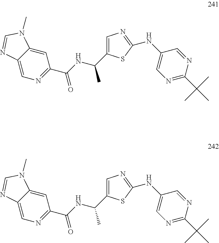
C1=C(C(NC(C2=NC=C3C(=C2)N(C)C=N3)=O)C)SC(NC2=CN=C(C(C)(C)C)N=C2)=N1.C1=C(C(NC(C2=NC=C3C(=C2)N(C)C=N3)=O)C)SC(NC2=CN=C(C(C)(C)C)N=C2)=N1
